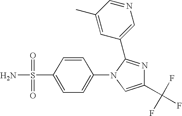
C1(N2C=C(C(F)(F)F)N=C2C2=CN=CC(C)=C2)=CC=C(S(N)(=O)=O)C=C1
